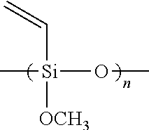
C[Si](OC)([OCH3])C=C
